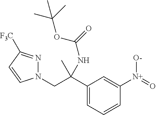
C1(C(CN2C=CC([F3C])=N2)(C)NC(=O)OC(C)(C)C)=CC=CC([N+](=O)[O-])=C1
